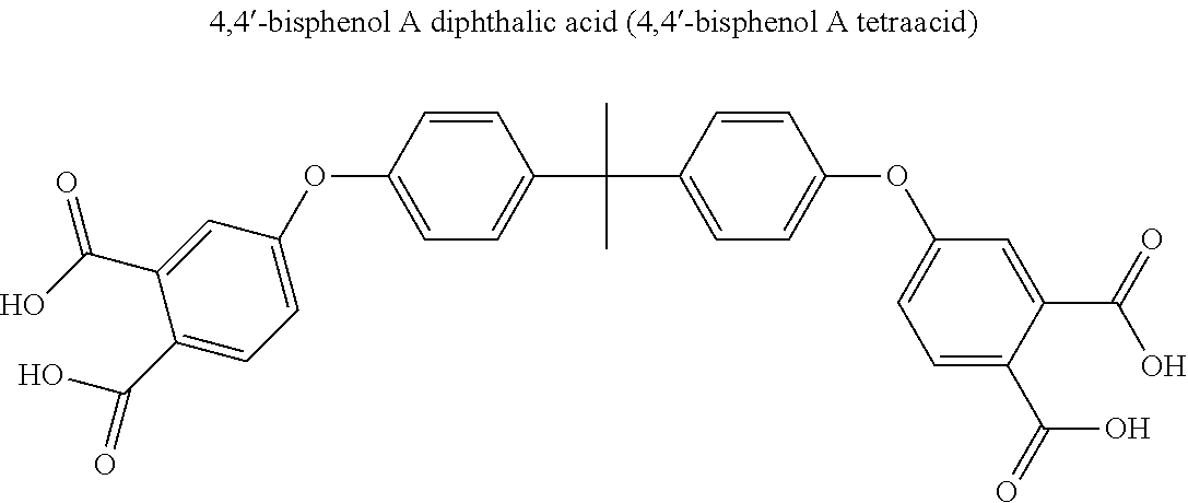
C1(OC2=CC=C(C(C3=CC=C(OC4=CC=C(C(=O)O)C(C(=O)O)=C4)C=C3)(C)C)C=C2)=CC=C(C(O)=O)C(C(O)=O)=C1
